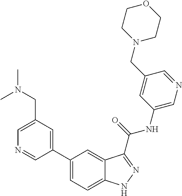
C1(CN(C)C)=CN=CC(C2=CC=C3C(=C2)C(C(NC2=CN=CC(CN4CCOCC4)=C2)=O)=NN3)=C1
